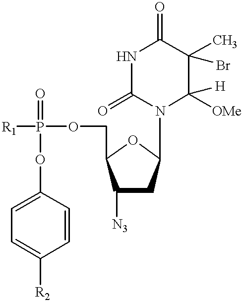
[R1]P(=O)(OCC1C([N3])CC(N2C([H])([OMe])C(C)(Br)C(=O)NC2=O)O1)OC1=CC=C([R2])C=C1
